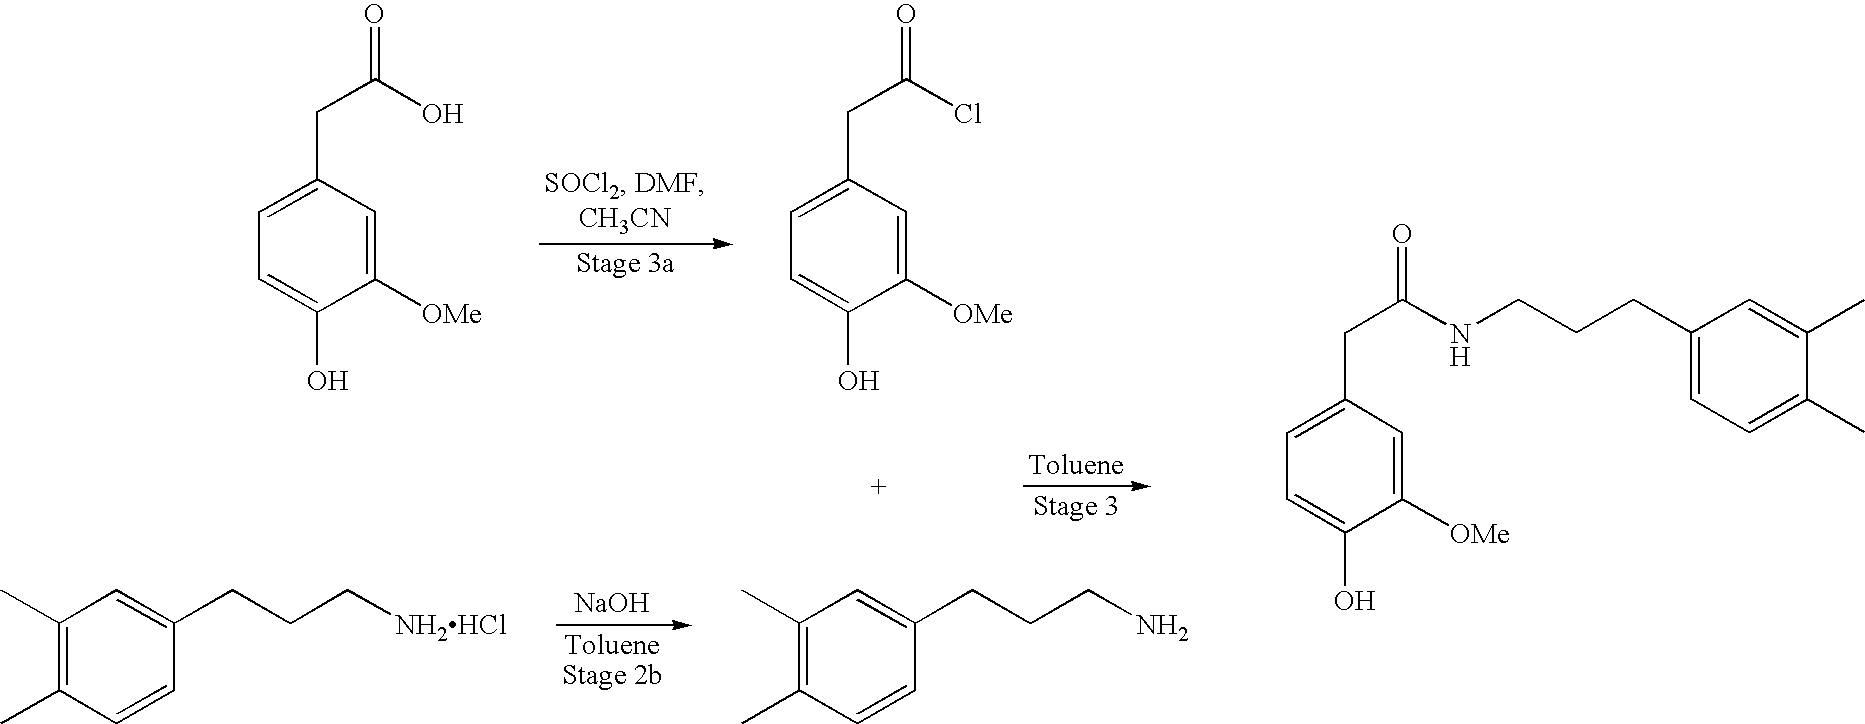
[NaOH].C1=C(CC(=O)O)C=C([OMe])C(O)=C1.C1=C(CC(=O)Cl)C=C([OMe])C(O)=C1.C1(C)=C(C)C=CC(CCC[NH2HCl])=C1.C1(C)=C(C)C=CC(CCCN)=C1.C1(CCCNC(CC2=CC=C(O)C([OMe])=C2)=O)=CC=C(C)C(C)=C1
